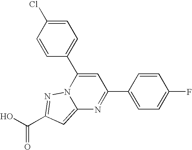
O=C(O)C1=NN2C(=C1)N=C(C1=CC=C(F)C=C1)C=C2C1=CC=C(Cl)C=C1
